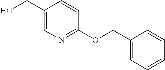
C1(CO)=CN=C(OCC2=CC=CC=C2)C=C1
